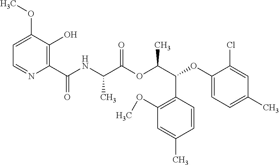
C1=C(OC)C(O)=C(C(NC(C(OC(C(OC2=CC=C(C)C=C2Cl)C2=C(OC)C=C(C)C=C2)C)=O)C)=O)N=C1
